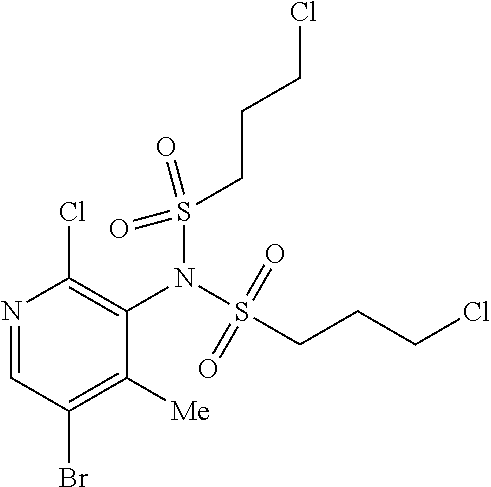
N1=CC(Br)=C([Me])C(N(S(=O)(=O)CCCCl)S(=O)(=O)CCCCl)=C1Cl
